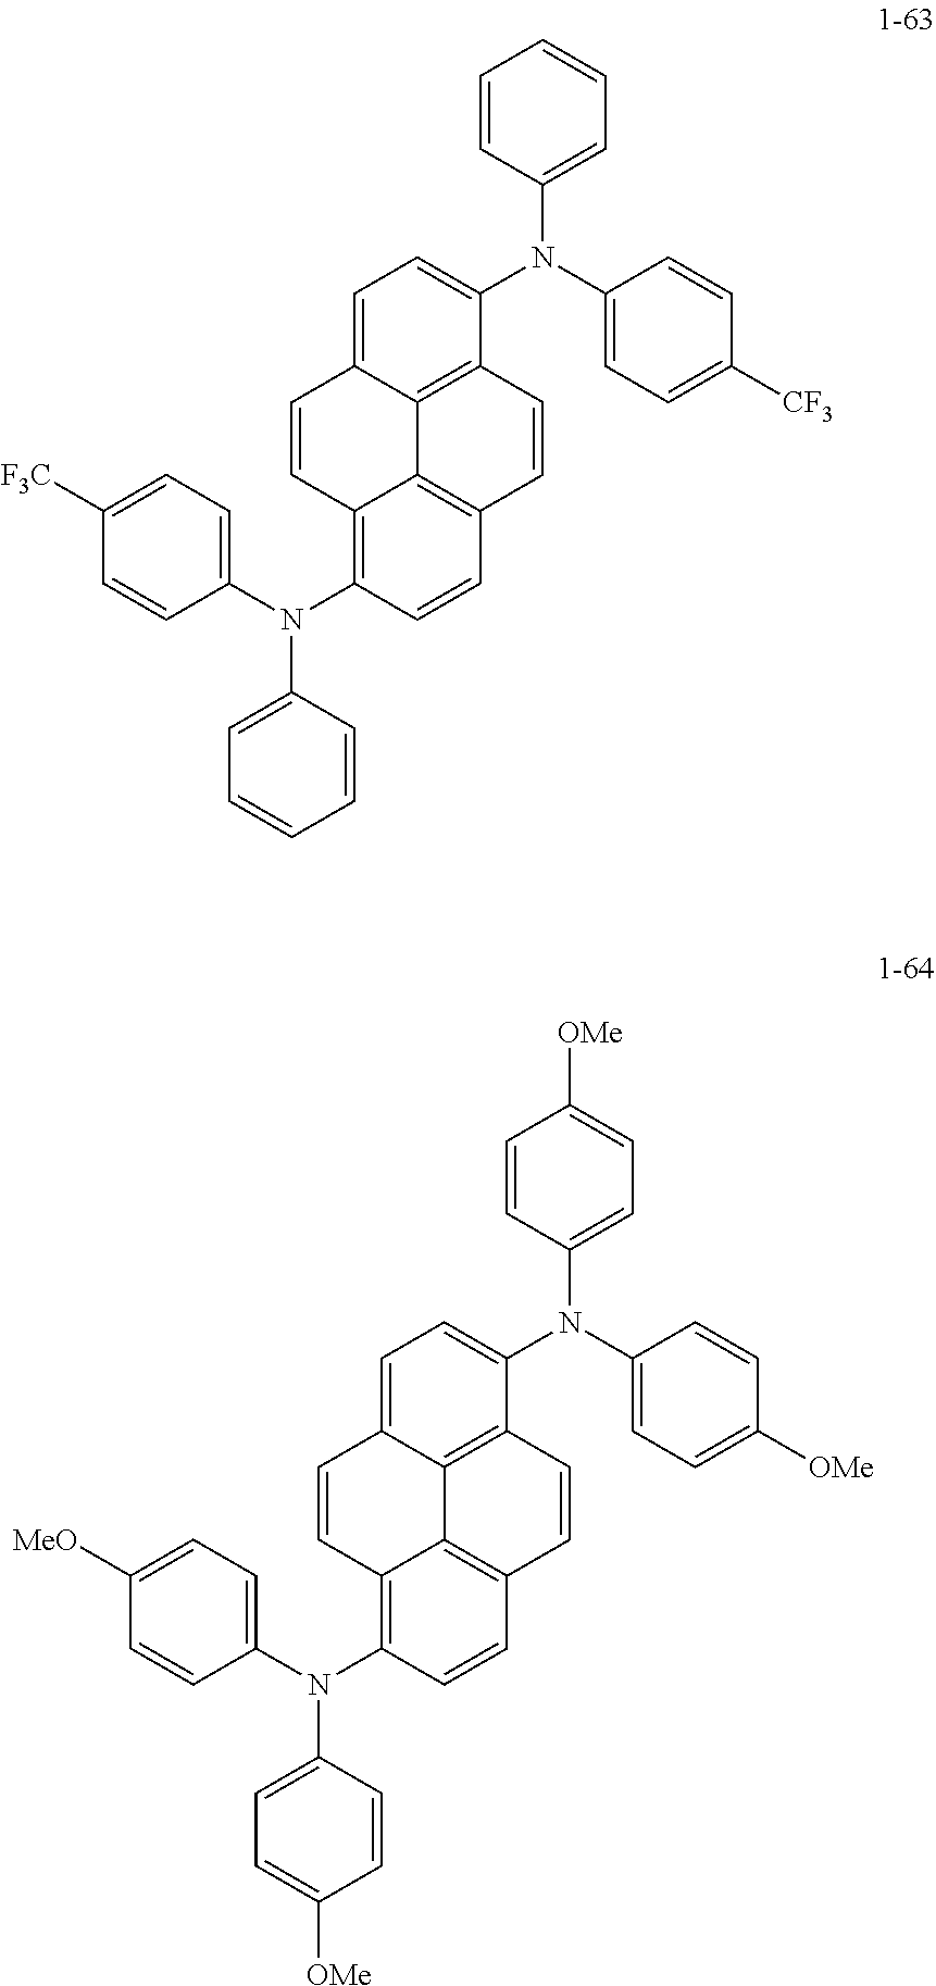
C1=C2C3=C(C=CC4=C3C(=C(N(C3=CC=C([F3C])C=C3)C3=CC=CC=C3)C=C4)C=C2)C(N(C2=CC=C([CF3])C=C2)C2=CC=CC=C2)=C1.C1=C2C3=C(C=CC4=C3C(=C(N(C3=CC=C([MeO])C=C3)C3=CC=C([OMe])C=C3)C=C4)C=C2)C(N(C2=CC=C([OMe])C=C2)C2=CC=C([OMe])C=C2)=C1
